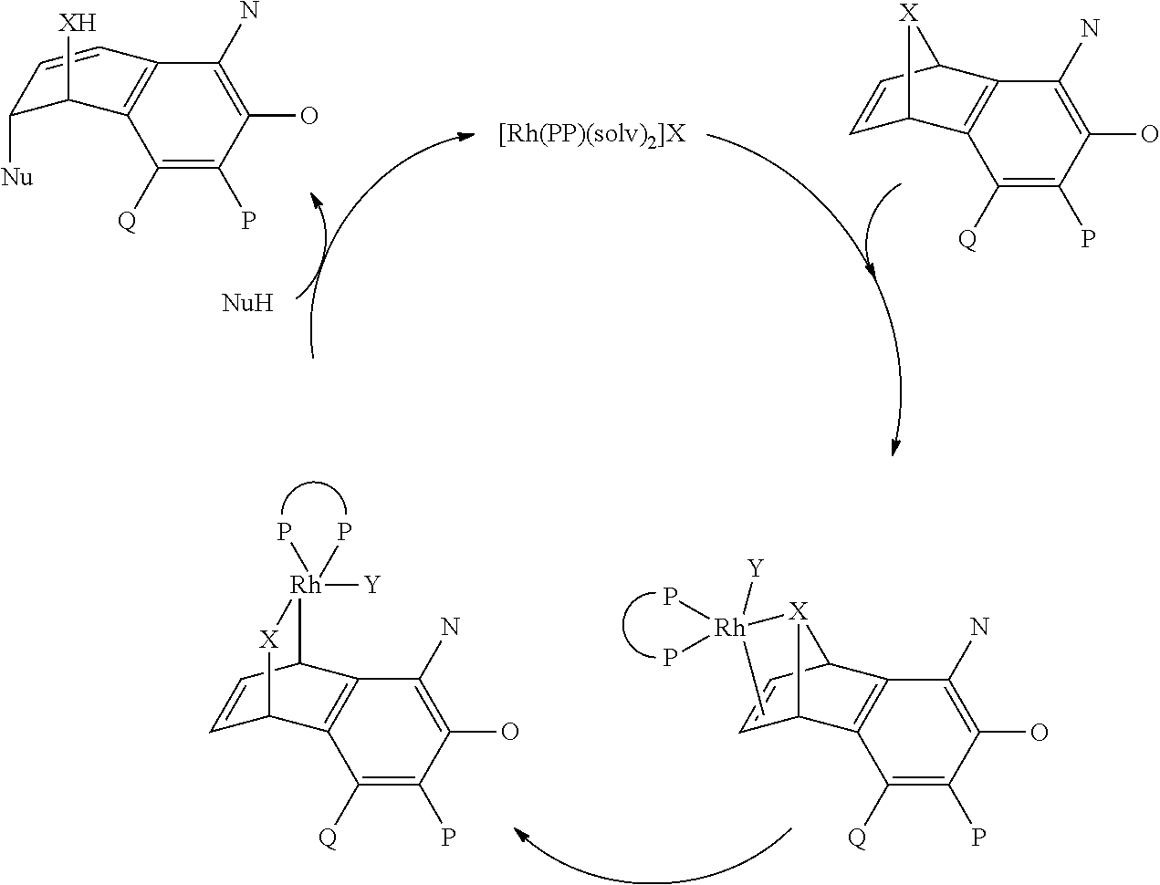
C1([Q])=C(P)C(O)=C(N)C2=C1C([XH])C([Nu])C=C2.C1([Q])=C(P)C(O)=C(N)C2=C1C1C=CC2[X]1.C1([Q])=C(P)C(O)=C(N)C2=C1C1C=CC2[Rh]([Y])(P)(P)[X]1.C1([Q])=C(P)C(O)=C(N)C2=C1C1C=CC2[X]1[Rh]([Y])(C)(P)P
